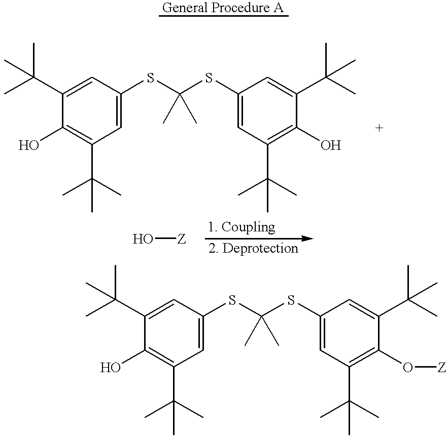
C1(O)=C(C(C)(C)C)C=C(SC(SC2=CC(C(C)(C)C)=C(O)C(C(C)(C)C)=C2)(C)C)C=C1C(C)(C)C.C1(O)=C(C(C)(C)C)C=C(SC(SC2=CC(C(C)(C)C)=C(O[Z])C(C(C)(C)C)=C2)(C)C)C=C1C(C)(C)C.O[Z]
